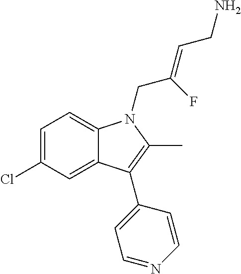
C1=C(Cl)C=C2C(=C1)N(CC(=CCN)F)C(C)=C2C1=CC=NC=C1
